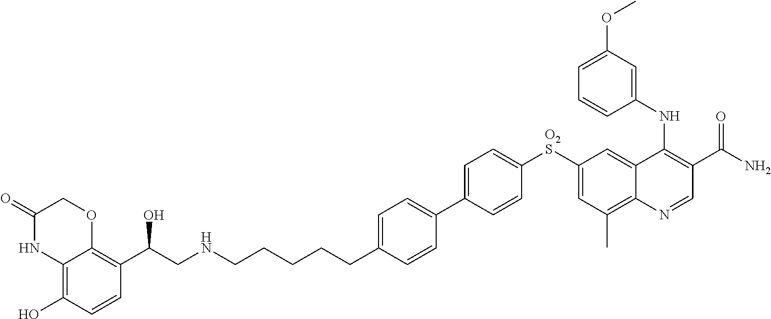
C1=C(C2=CC=C(CCCCCNCC(C3=C4C(=C(O)C=C3)NC(=O)CO4)O)C=C2)C=CC([O2S]C2=CC(C)=C3C(=C2)C(NC2=CC(OC)=CC=C2)=C(C(=O)N)C=N3)=C1
